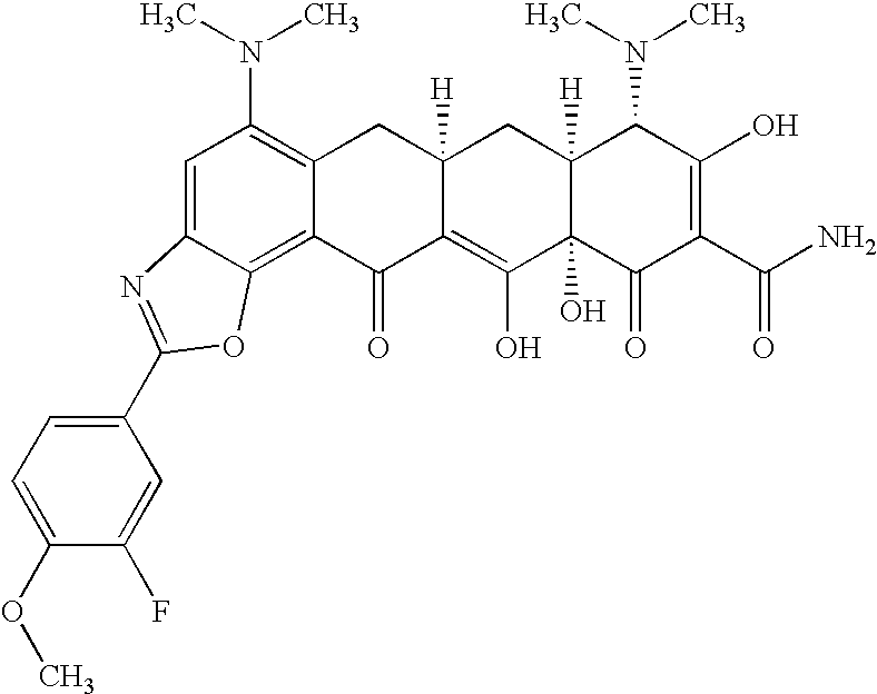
C1=C2C(=C3C(=C1N(C)C)CC1([H])C(=C(O)C4(O)C([H])(C1)C(N(C)C)C(O)=C(C(N)=O)C4=O)C3=O)OC(C1=CC=C(OC)C(F)=C1)=N2
